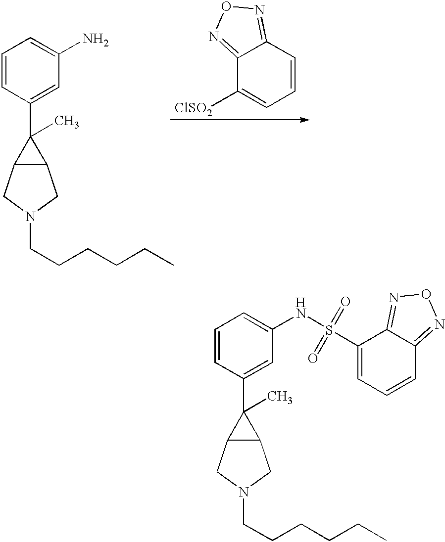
[H].C1=CC(C2(C)C3C2CN(CCCCCC)C3)=CC(NS(C2=CC=CC3=NON=C23)(=O)=O)=C1.C1=CC(C2(C)C3C2CN(CCCCCC)C3)=CC(N)=C1.[ClSO2]C1=CC=CC2=NON=C12
